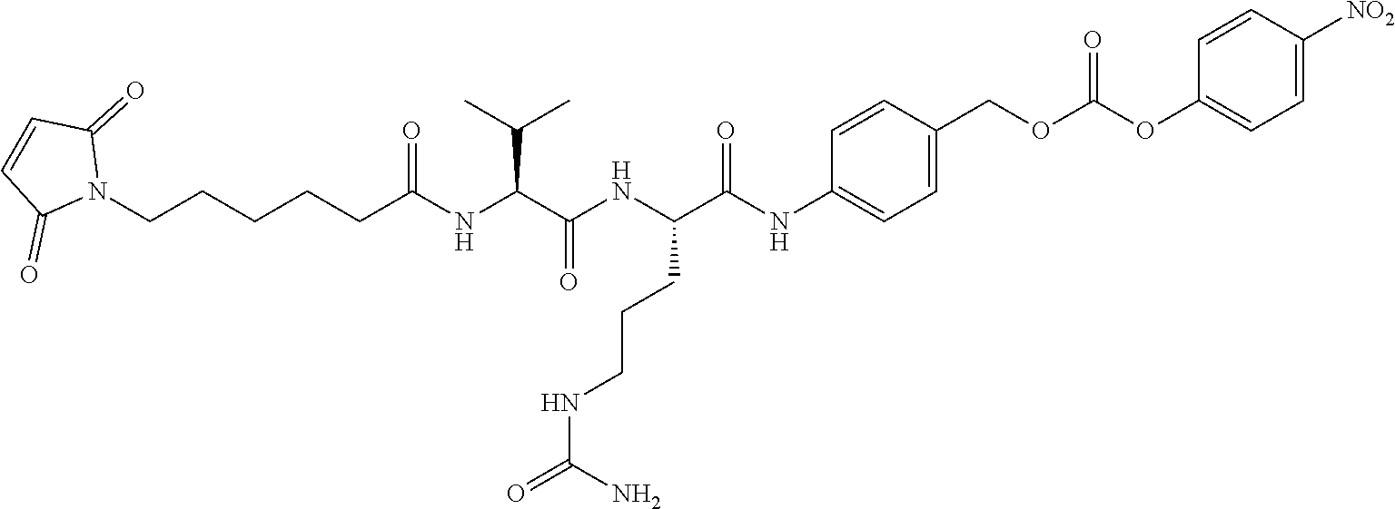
C(CCCCC(NC(C(NC(C(NC1=CC=C(COC(OC2=CC=C([NO2])C=C2)=O)C=C1)=O)CCCNC(=O)N)=O)C(C)C)=O)N1C(=O)C=CC1=O
